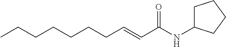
C(CCC=CC(=O)NC1CCCC1)CCCC
